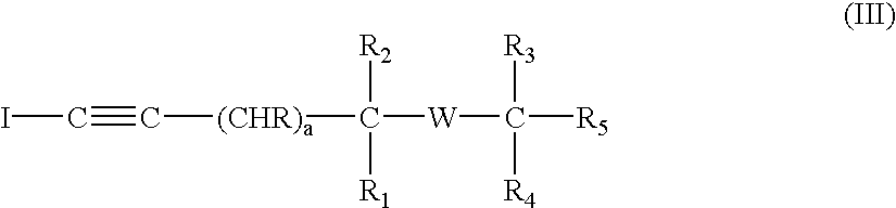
IC#C[(CHR)a]C([R1])([R2])[W]C([R3])([R4])[R5]
